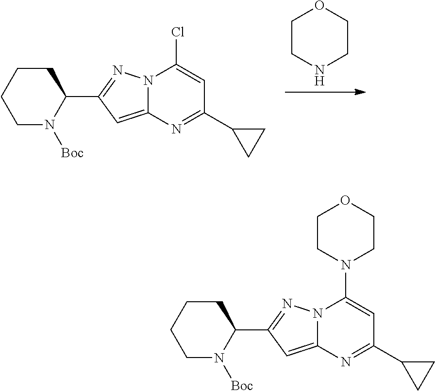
C1CNCCO1.C1CCCC(C2=NN3C(=C2)N=C(C2CC2)C=C3Cl)N1[Boc].C1CCCC(C2=NN3C(=C2)N=C(C2CC2)C=C3N2CCOCC2)N1[Boc]
